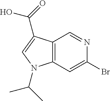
C12=C(C=C(Br)N=C1)N(C(C)C)C=C2C(=O)O
